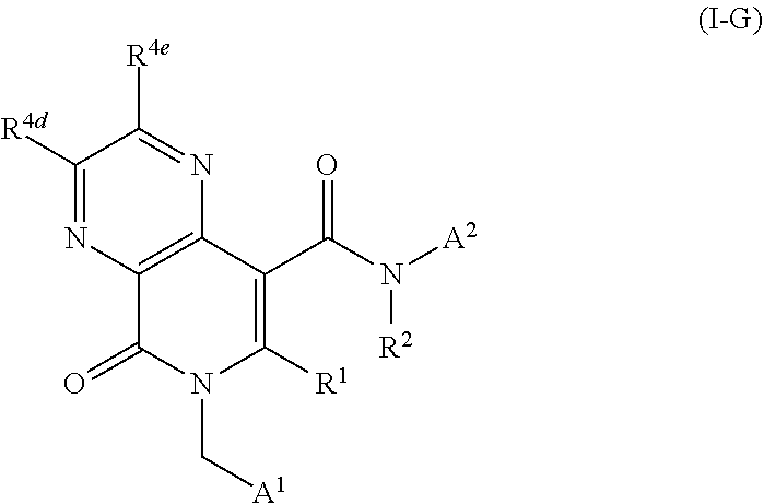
[A1]CN1C(=O)C2=C(N=C([R4e])C([R4d])=N2)C(C(N([R2])[A2])=O)=C1[R1]
